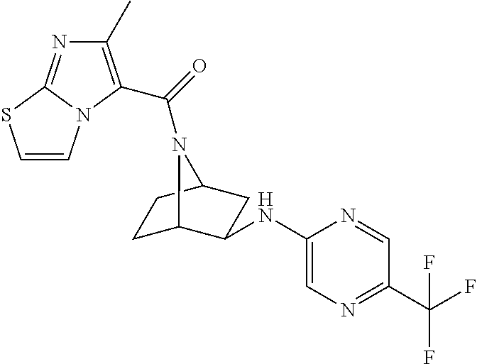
C1C2C(NC3=CN=C(C(F)(F)F)C=N3)CC(C1)N2C(=O)C1=C(C)N=C2N1C=CS2
